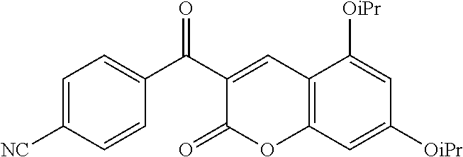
C1([NC])=CC=C(C(C2=CC3=C(OC2=O)C=C([OiPr])C=C3[OiPr])=O)C=C1
